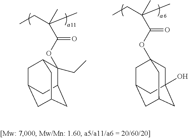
CCC(C)(C(OC12CC3(O)CC(CC(C1)C3)C2)=O)C.CCC(C)(C(=O)OC1(CC)C2CC3CC(CC1C3)C2)C
